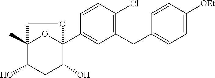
C1=CC(Cl)=C(CC2=CC=C([OEt])C=C2)C=C1C12OC(C)(C(O)CC1O)CO2
